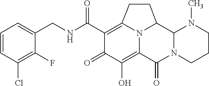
C1=CC(Cl)=C(F)C(CNC(C2=C3N4C(=C(O)C2=O)C(=O)N2C(C4CC3)N(C)CCC2)=O)=C1
